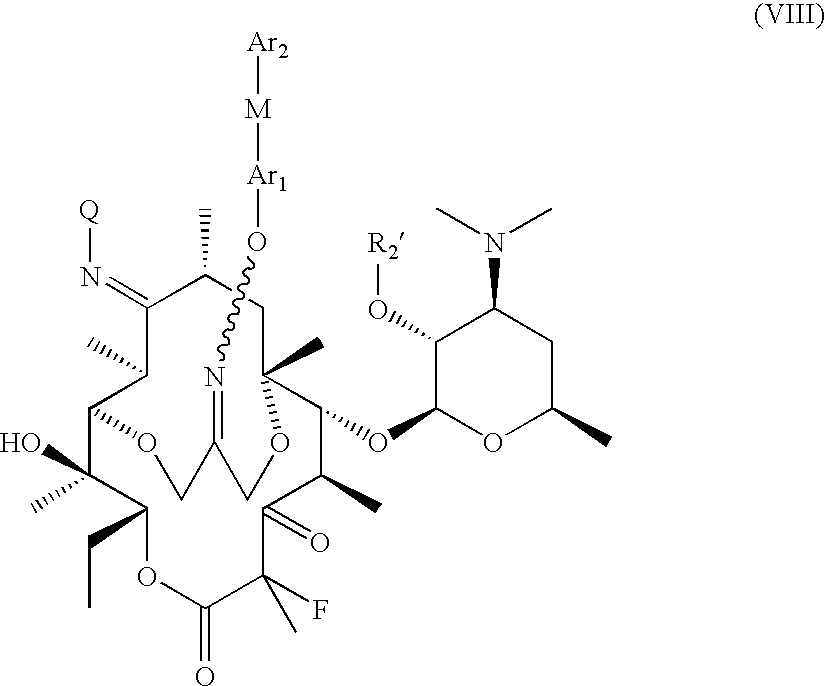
C12C(C)(O)C(CC)OC(=O)C(F)(C)C(=O)C(C)C(OC3OC(C)CC(N(C)C)C3O[R2])C(C)(CC(C)C(=N[Q])C1C)OCC(=NO[Ar1][M][Ar2])CO2
